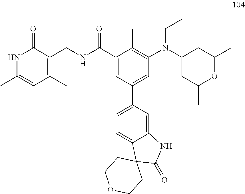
N(CC)(C1CC(C)OC(C)C1)C1=C(C)C(C(NCC2=C(C)C=C(C)NC2=O)=O)=CC(C2=CC=C3C(=C2)NC(=O)C32CCOCC2)=C1
